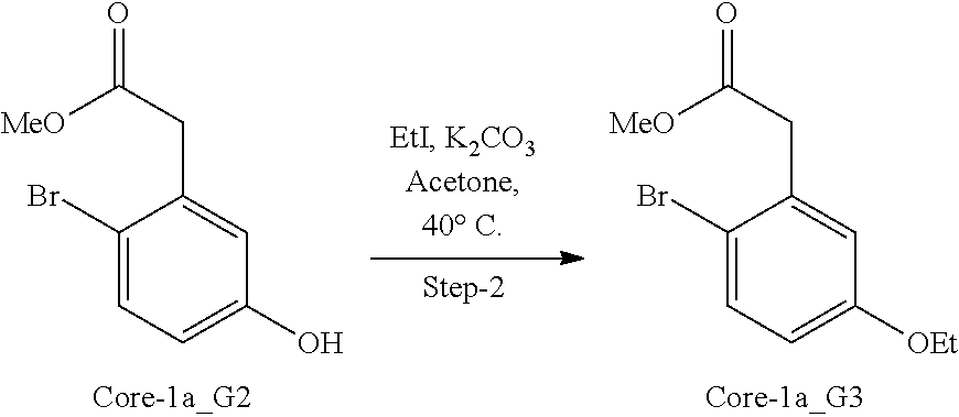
C1(Br)=CC=C(O)C=C1CC([MeO])=O.C1(Br)=CC=C([OEt])C=C1CC([MeO])=O
